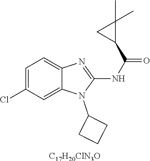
C1=C(Cl)C=C2C(=C1)N=C(NC(=O)C1C(C)(C)C1)N2C1CCC1.[C17H20ClN3O]
